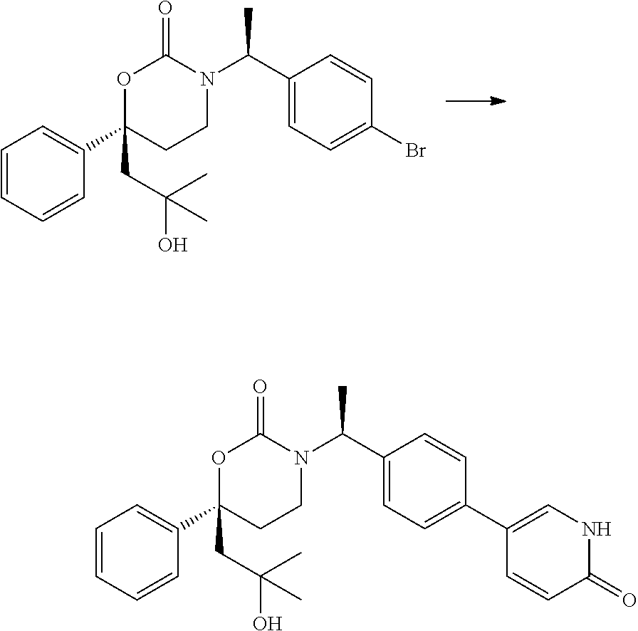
C1=CC=CC(C2(CC(O)(C)C)CCN(C(C3=CC=C(Br)C=C3)C)C(=O)O2)=C1.C1=CC=CC(C2(CC(O)(C)C)CCN(C(C3=CC=C(C4=CNC(=O)C=C4)C=C3)C)C(=O)O2)=C1
